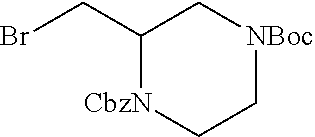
C1(CBr)[CbzN]CC[NBoc]C1
